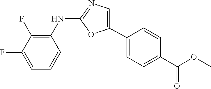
C1(NC2=C(F)C(F)=CC=C2)=NC=C(C2=CC=C(C(OC)=O)C=C2)O1
